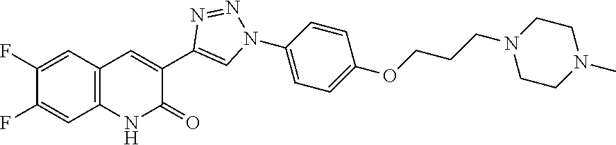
C1=C(F)C(F)=CC2=C1NC(=O)C(C1=CN(C3=CC=C(OCCCN4CCN(C)CC4)C=C3)N=N1)=C2
